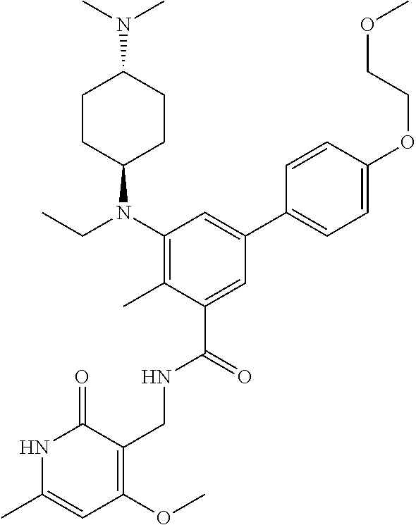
N1C(C)=CC(OC)=C(CNC(C2=CC(C3=CC=C(OCCOC)C=C3)=CC(N(CC)C3CCC(N(C)C)CC3)=C2C)=O)C1=O
